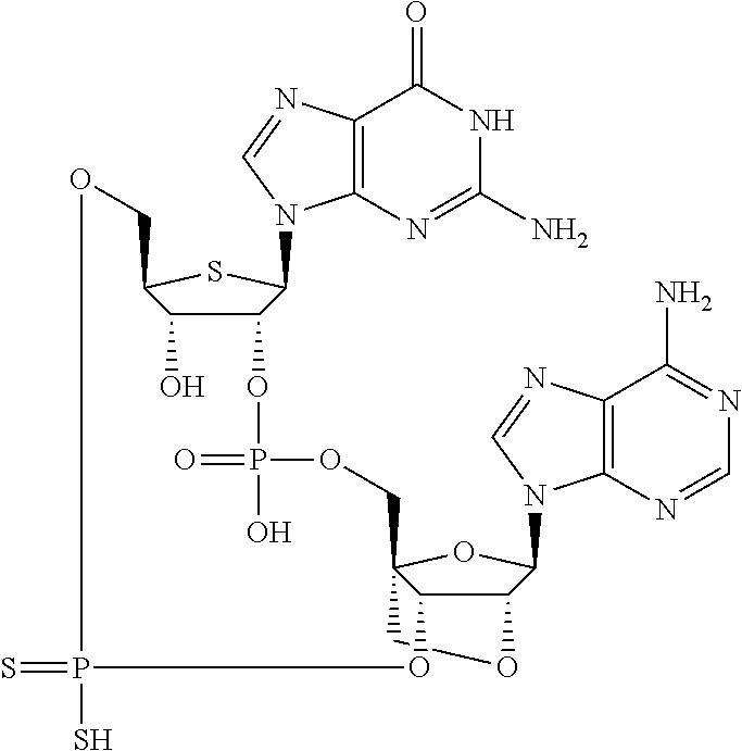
C1OC2C3C1(OC2N1C2=C(C(N)=NC=N2)N=C1)COP(=O)(O)OC1C(O)C(SC1N1C2=C(C(=O)NC(N)=N2)N=C1)COP(=S)(S)O3
